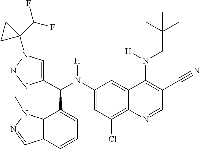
C1(N(C(C2=CN(C3(C(F)F)CC3)NN2)C2=CC=CC3=C2N(C)N=C3)[H])=CC(Cl)=C2C(=C1)C(N(CC(C)(C)C)[H])=C(C#N)C=N2
